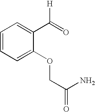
C1=CC=C(OCC(N)=O)C(C([H])=O)=C1
